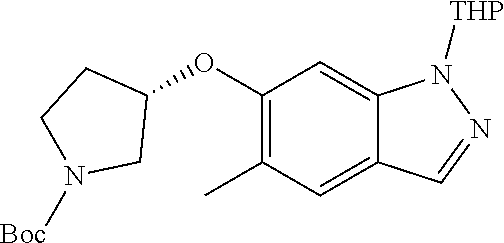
C1(OC2CCN([Boc])C2)=C(C)C=C2C(=C1)N([THP])N=C2
